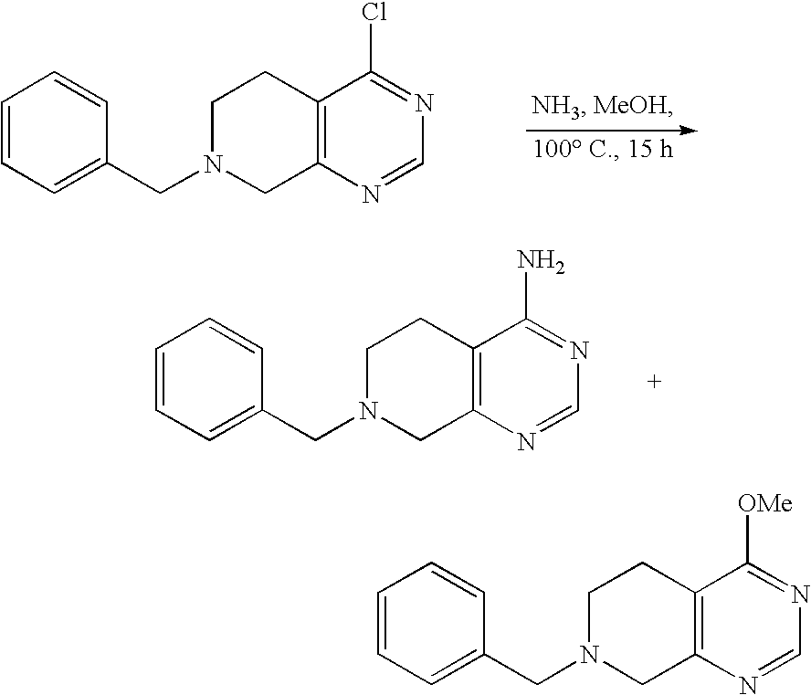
C1=CC=C(CN2CC3=C(CC2)C(Cl)=NC=N3)C=C1.C1=CC=C(CN2CC3=C(CC2)C([OMe])=NC=N3)C=C1.C1=CC=C(CN2CC3=C(CC2)C(N)=NC=N3)C=C1
